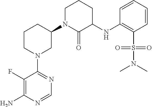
C1(F)=C(N)N=CN=C1N1CC(N2C(=O)C(NC3=C(S(N(C)C)(=O)=O)C=CC=C3)CCC2)CCC1
